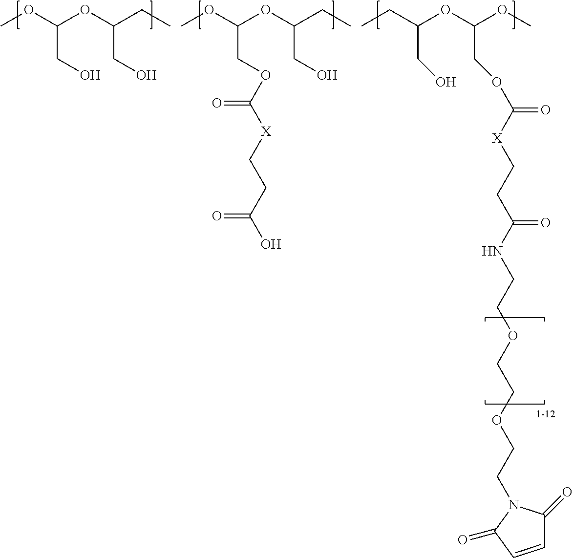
COC(OC(CC)CO)CO.COC(OC(CC)CO)COC([X]CCC(O)=O)=O.CCC(OC(OC)COC(=O)[X]CCC(NCCOCCOCCN1C(=O)C=CC1=O)=O)CO
